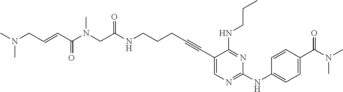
C1(C#CCCCNC(=O)CN(C(C=CCN(C)C)=O)C)=CN=C(NC2=CC=C(C(N(C)C)=O)C=C2)N=C1NCCC
